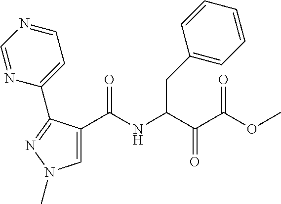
C1(C(NC(C(C(=O)OC)=O)CC2=CC=CC=C2)=O)=CN(C)N=C1C1=CC=NC=N1
